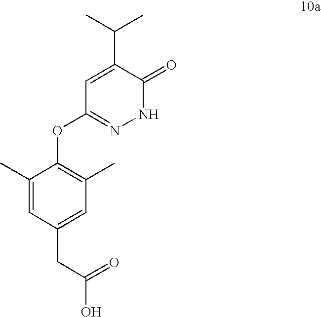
C1(C)=CC(CC(O)=O)=CC(C)=C1OC1=NNC(=O)C(C(C)C)=C1
